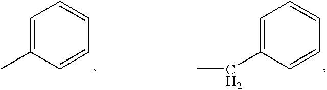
C1=C(C)C=CC=C1.C1=C(CC)C=CC=C1
